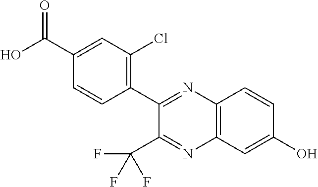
OC(C1=CC(Cl)=C(C2=NC3=C(N=C2C(F)(F)F)C=C(O)C=C3)C=C1)=O
